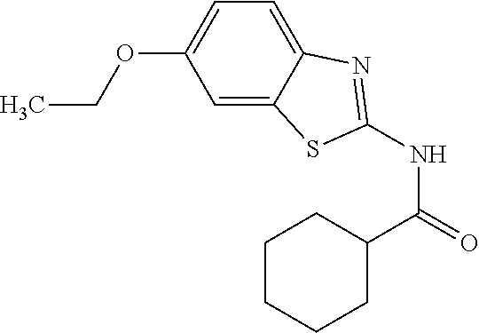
CCOC1=CC=C2C(=C1)SC(NC(C1CCCCC1)=O)=N2
